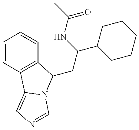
C1=CC2=C(C=C1)C(CC(NC(=O)C)C1CCCCC1)N1C2=CN=C1
